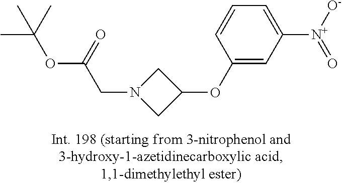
C1(OC2CN(CC(OC(C)(C)C)=O)C2)=CC([N+]([O-])=O)=CC=C1
